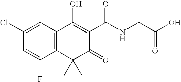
C1(Cl)=CC2=C(C(F)=C1)C(C)(C)C(=O)C(C(NCC(O)=O)=O)=C2O
